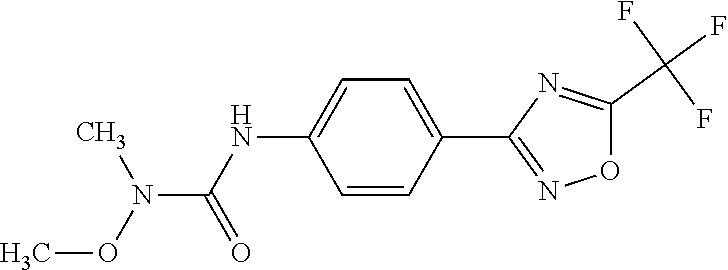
C1=C(C2=NOC(C(F)(F)F)=N2)C=CC(NC(N(C)OC)=O)=C1
